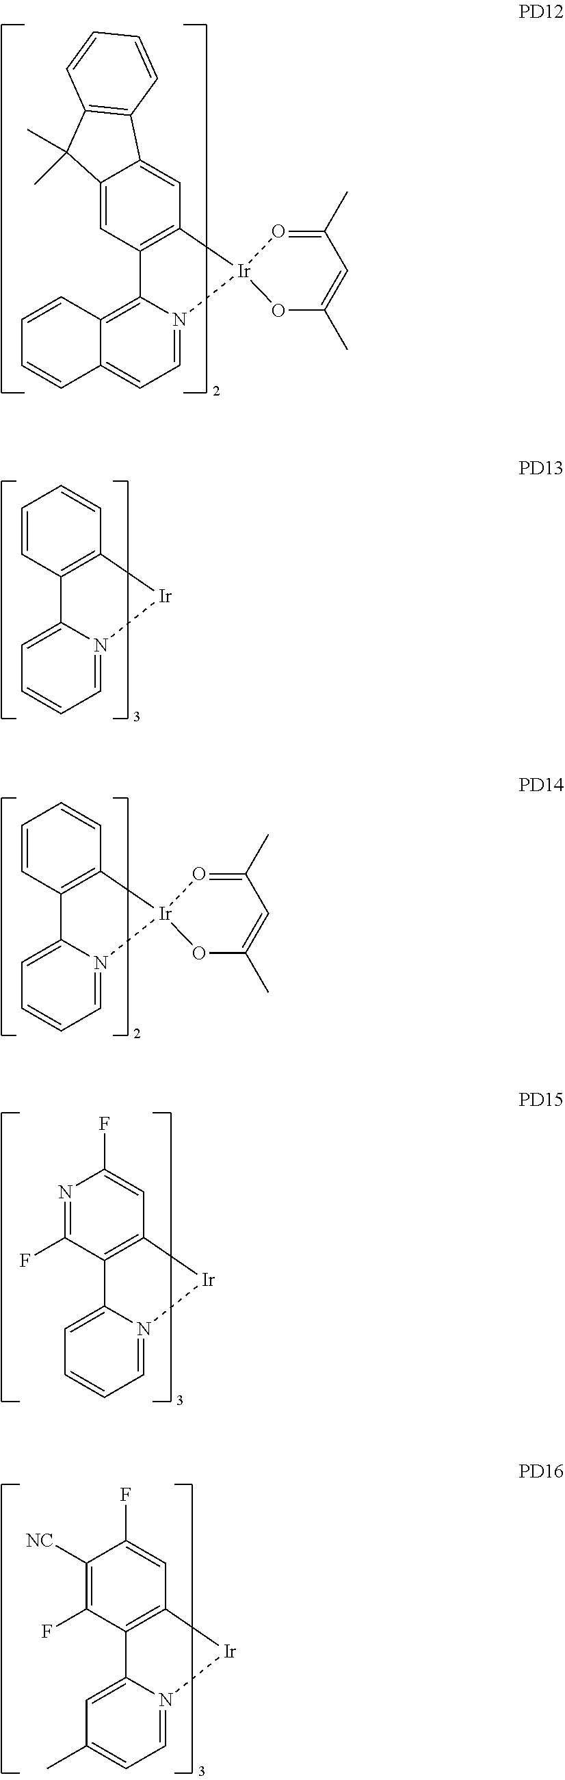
C12=C3C(=CC=N1[Ir]1(C4=C2C=C2C(=C4)C4=C(C2(C)C)C=CC=C4)OC(C)=CC(C)=O1)C=CC=C3.C12=CC=CC=N1[Ir]C1=C2C=CC=C1.C12=CC=CC=N1[Ir]1(C3=C2C=CC=C3)OC(C)=CC(C)=O1.C12=CC=CC=N1[Ir]C1=C2C(F)=NC(F)=C1.C12=CC(C)=CC=N1[Ir]C1=C2C(F)=C([NC])C(F)=C1
